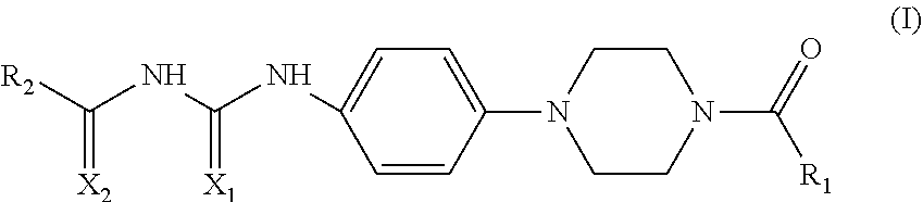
[R2]C(NC(NC1=CC=C(N2CCN(C(=O)[R1])CC2)C=C1)=[X1])=[X2]
